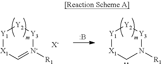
[Y1]1[X1]C=[N-]([R1])[Y3][Y2]1.[X-].B.[Y1]1[X1]CN([R1])[Y3][Y2]1
